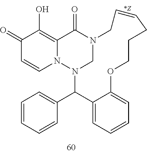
C1(=O)C=CN2C(=C1O)C(=O)N1CN2C(C2=CC=CC=C2)C2=CC=CC=C2OCCCC=CC1
